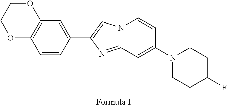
N12C(=NC(C3=CC4=C(C=C3)OCCO4)=C1)C=C(N1CCC(F)CC1)C=C2
